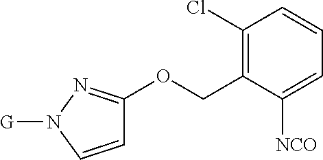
C1(Cl)=C(COC2=NN([G])C=C2)C([NCO])=CC=C1
